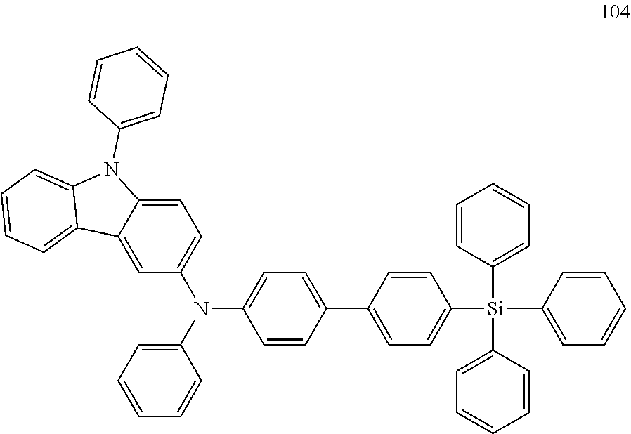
C1=C(N(C2=CC=C3C(=C2)C2=CC=CC=C2N3C2=CC=CC=C2)C2=CC=CC=C2)C=CC(C2=CC=C([Si](C3=CC=CC=C3)(C3=CC=CC=C3)C3=CC=CC=C3)C=C2)=C1
